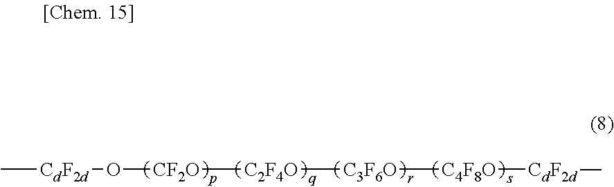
C[CdF2d]O[CF2O][C2F4O][C3F6O][C4F8O][CdF2d]C
